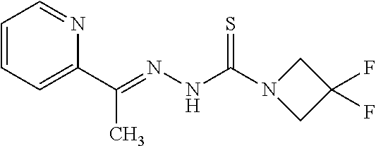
C1=CC=C(C(=NNC(N2CC(F)(F)C2)=S)C)N=C1
